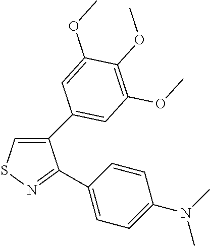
C1(C2=CC(OC)=C(OC)C(OC)=C2)=CSN=C1C1=CC=C(N(C)C)C=C1
